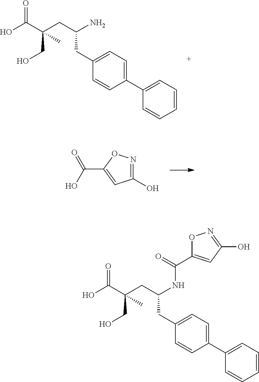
C1=CC=CC=C1C1=CC=C(CC(CC(C(O)=O)(CO)C)N)C=C1.C1(O)=NOC(C(O)=O)=C1.C1=CC=CC=C1C1=CC=C(CC(CC(C(O)=O)(CO)C)NC(C2=CC(O)=NO2)=O)C=C1
